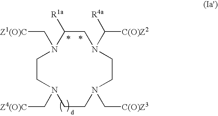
C1CN(C[Z4(O)C])CCN(C[C(O)Z3])CCN(C([R4a])[C(O)Z2])CC([R1a])N1C[Z1(O)C]
